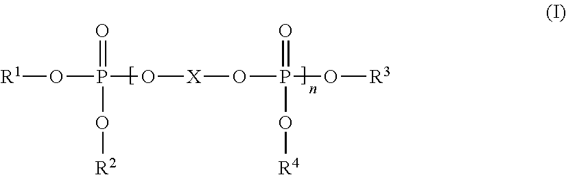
[R1]OP(O[X]OP(O[R3])(=O)O[R4])(=O)O[R2]
